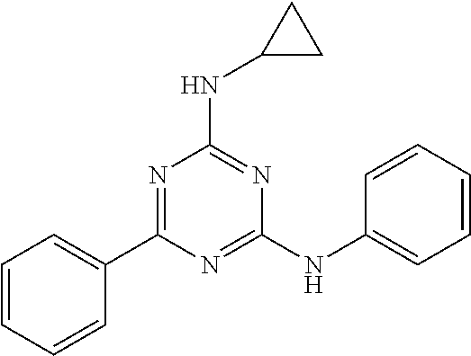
N(C1CC1)C1=NC(NC2=CC=CC=C2)=NC(C2=CC=CC=C2)=N1
